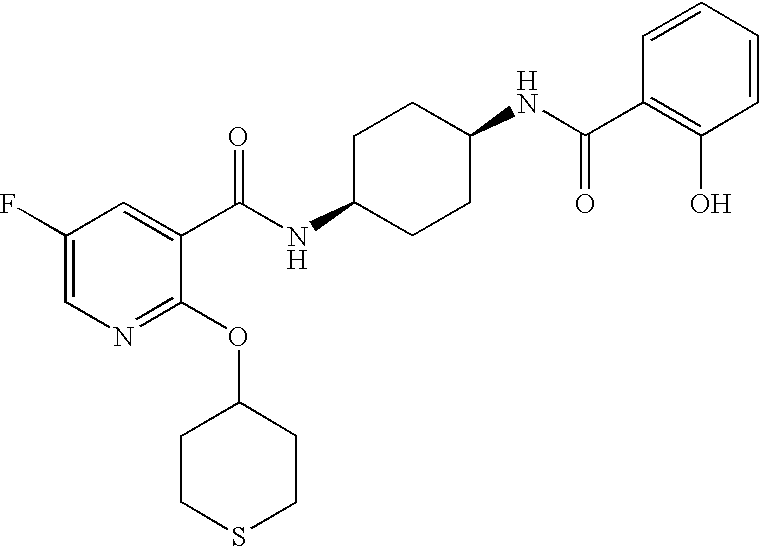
C1CC(NC(=O)C2=CC(F)=CN=C2OC2CCSCC2)CCC1NC(=O)C1=C(O)C=CC=C1
